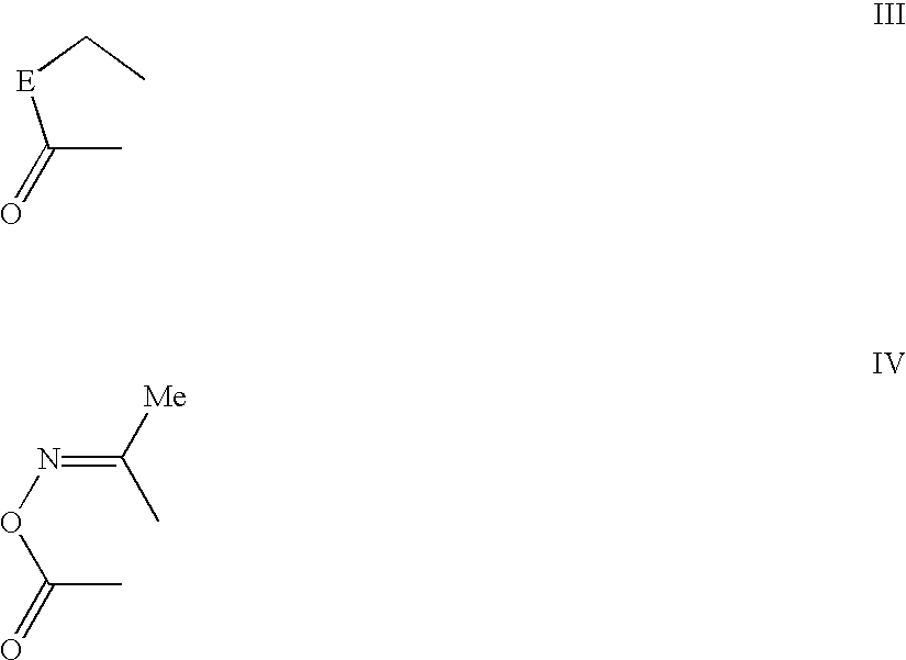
C(C)([E]CC)=O.C(C)(ON=C(C)[Me])=O
